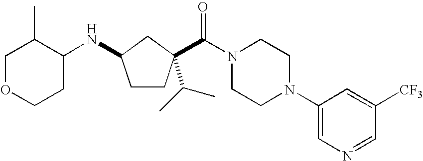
C1OCCC(NC2CCC(C(=O)N3CCN(C4=CN=CC([CF3])=C4)CC3)(C(C)C)C2)C1C
